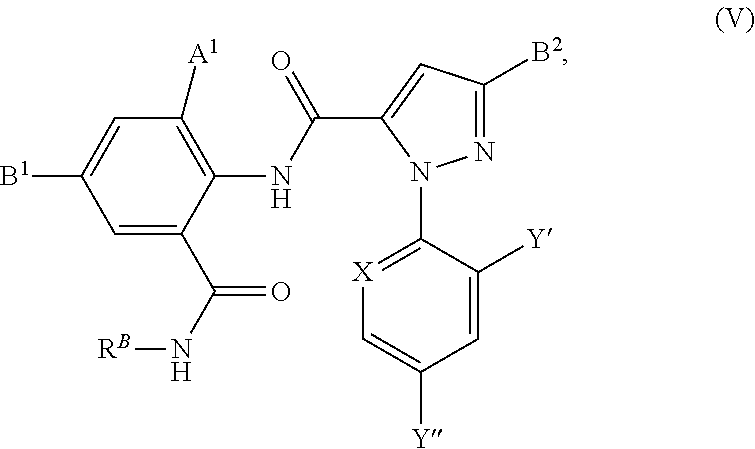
C1=C(C(=O)N[RB])C(NC(C2=CC([B2])=NN2C2=[X]C=C([Y])C=C2[Y])=O)=C([A1])C=C1[B1]
